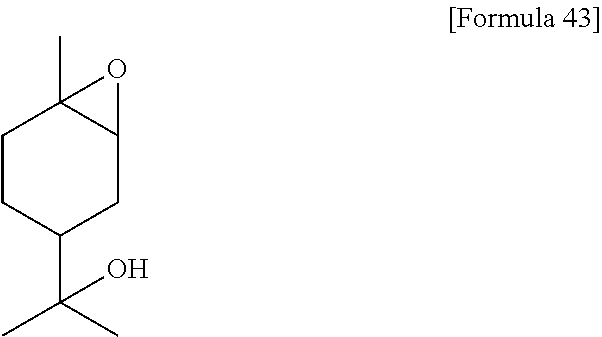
C1CC(C(C)(C)O)CC2C1(C)O2
